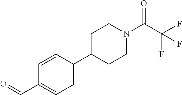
C1(C=O)=CC=C(C2CCN(C(C(F)(F)F)=O)CC2)C=C1
